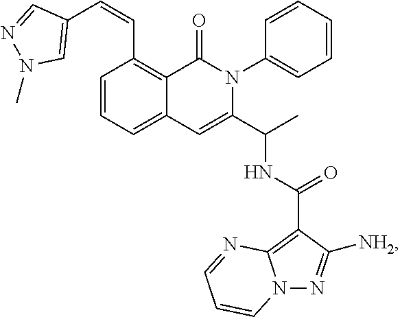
C1=CC=C2C(=C1C=CC1=CN(C)N=C1)C(=O)N(C1=CC=CC=C1)C(C(C)NC(=O)C1=C3N(N=C1[NH2])C=CC=N3)=C2
